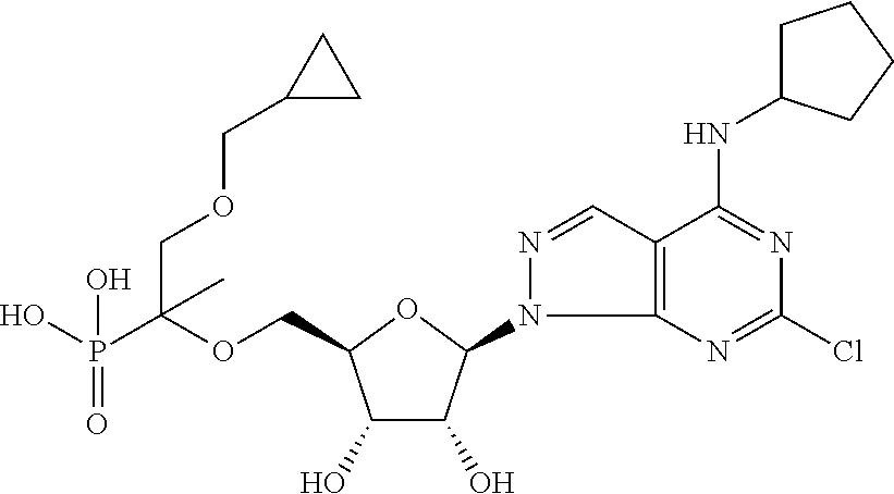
C(OCC1C(O)C(O)C(N2C3=C(C=N2)C(NC2CCCC2)=NC(Cl)=N3)O1)(P(O)(=O)O)(COCC1CC1)C
